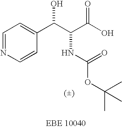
C1=NC=CC(C(C(C(O)=O)NC(=O)OC(C)(C)C)O)=C1
